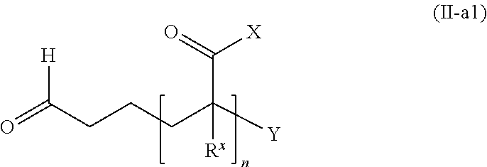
C(C([Y])(CCCC(=O)[H])[Rx])(=O)[X]
